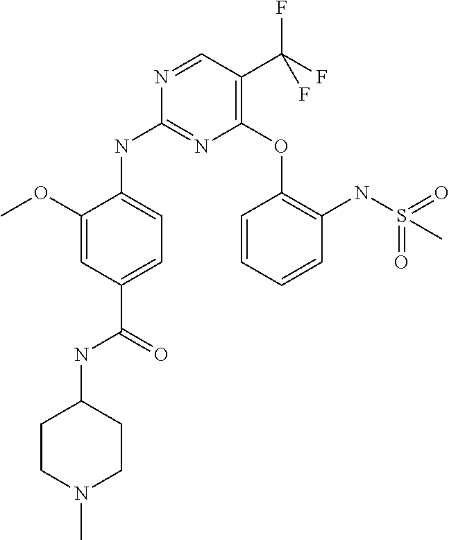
C1(OC2=C(NS(=O)(=O)C)C=CC=C2)=C(C(F)(F)F)C=NC(NC2=CC=C(C(NC3CCN(C)CC3)=O)C=C2OC)=N1
